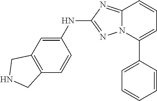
N12C(=NC(NC3=CC4=C(C=C3)CNC4)=N1)C=CC=C2C1=CC=CC=C1
